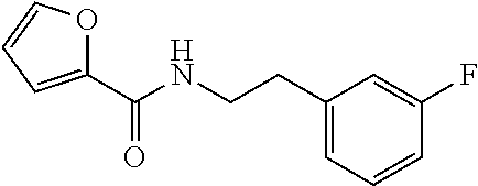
C1(C(NCCC2=CC=CC(F)=C2)=O)=CC=CO1
